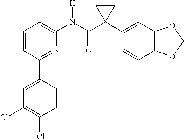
C1=CC(C2=CC(Cl)=C(Cl)C=C2)=NC(N(C(C2(C3=CC4=C(C=C3)OCO4)CC2)=O)[H])=C1
